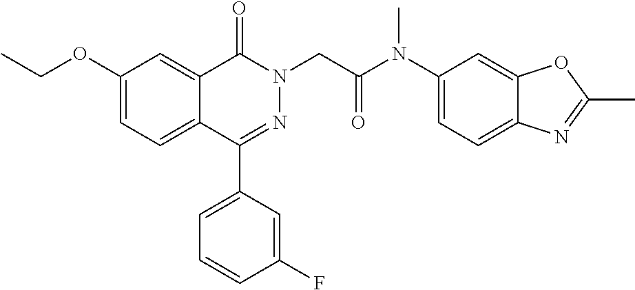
O(C1=CC=C2C(=C1)C(=O)N(CC(=O)N(C1=CC=C3C(=C1)OC(C)=N3)C)N=C2C1=CC=CC(F)=C1)CC
